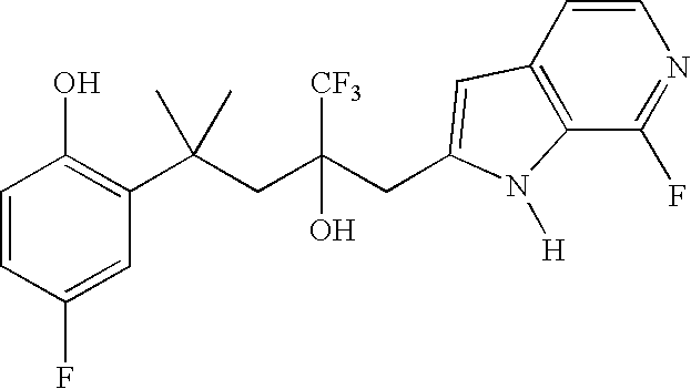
C1=CC(F)=CC(C(CC([CF3])(O)CC2=CC3=C(C(F)=NC=C3)N2[H])(C)C)=C1O
